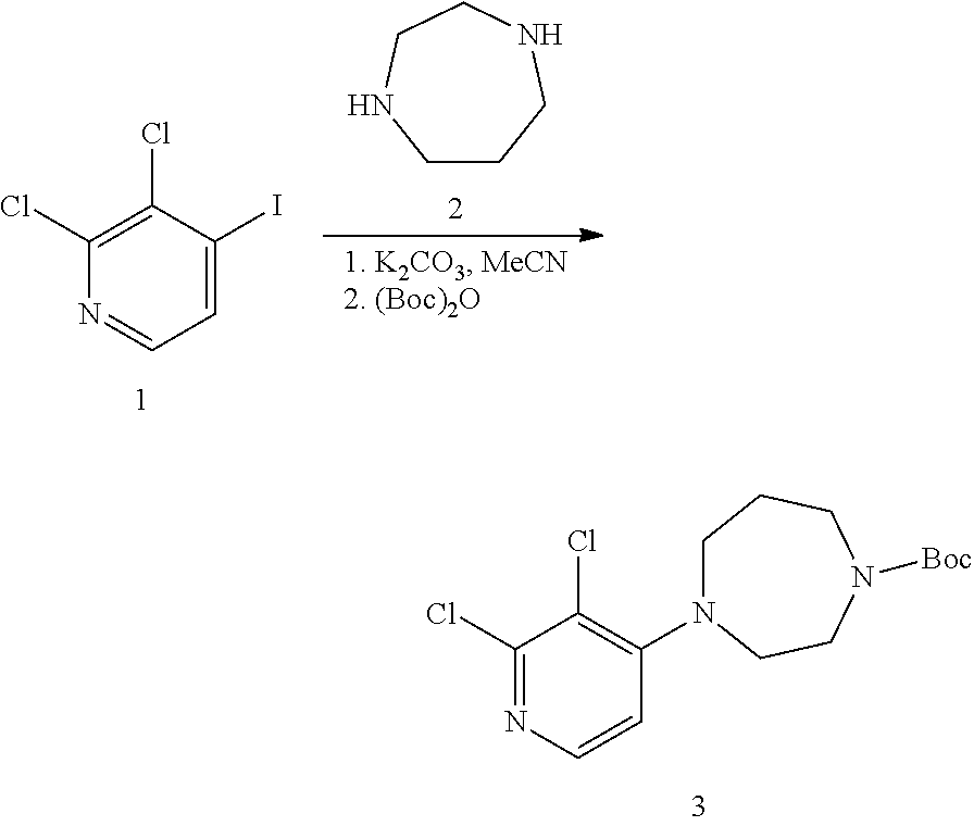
C1=C(I)C(Cl)=C(Cl)N=C1.C1CCNCCN1.C1=CN=C(Cl)C(Cl)=C1N1CCCN([Boc])CC1
